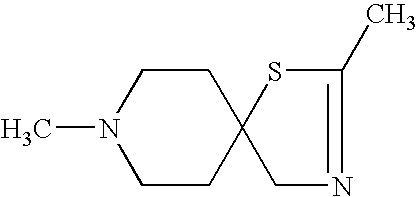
C1CC2(CCN1C)CN=C(C)S2
